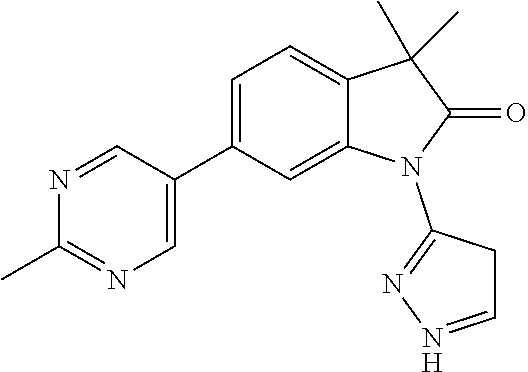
C1(C2=CN=C(C)N=C2)=CC=C2C(=C1)N(C1=NN=CC1)C(=O)C2(C)C
